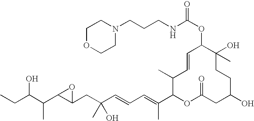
OC(C(C)C1C(CC(O)(C)C=CC=C(C)C2OC(=O)CC(O)CCC(C)(O)C(OC(NCCCN3CCOCC3)=O)C=CC2C)O1)CC
